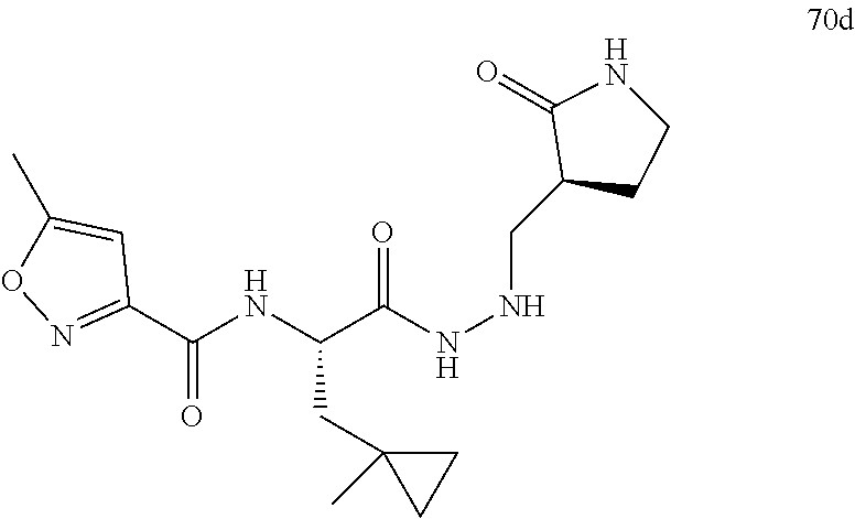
C(C(NNCC1CCNC1=O)=O)(NC(C1=NOC(C)=C1)=O)CC1(C)CC1
